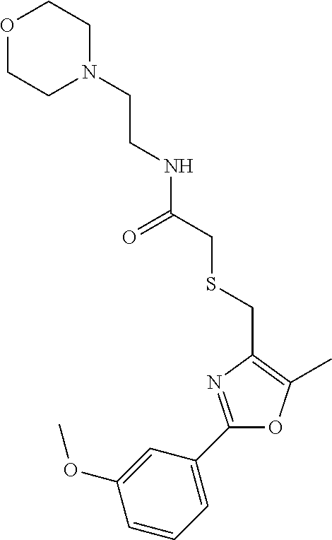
C(CNC(CSCC1=C(C)OC(C2=CC=CC(OC)=C2)=N1)=O)N1CCOCC1
